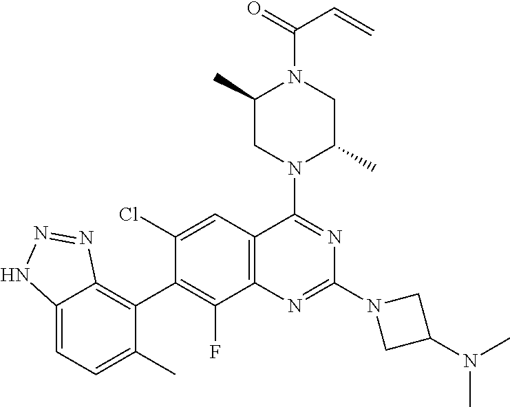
C12=C(C=C(Cl)C(C3=C4C(=CC=C3C)NN=N4)=C1F)C(N1C(C)CN(C(C=C)=O)C(C)C1)=NC(N1CC(N(C)C)C1)=N2
